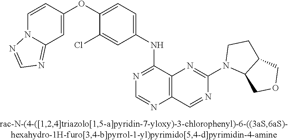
C1=CC(OC2=CC=C(NC3=NC=NC4=C3N=C(N3C5C(CC3)COC5)N=C4)C=C2Cl)=CC2=NC=NN12
